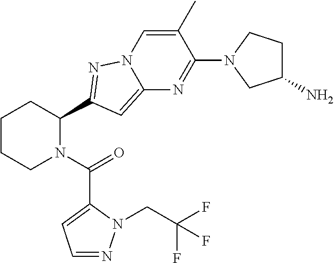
C1CCN(C(=O)C2=CC=NN2CC(F)(F)F)C(C2=NN3C(=C2)N=C(N2CC(N)CC2)C(C)=C3)C1
